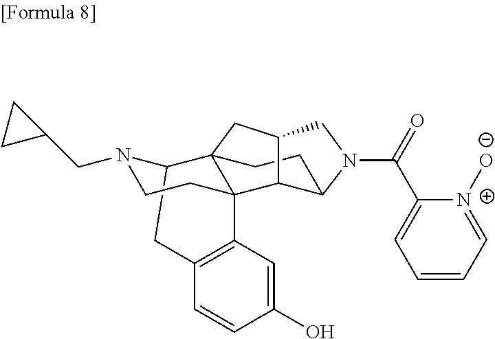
C12=C(C=C(O)C=C1)C13C4(C(N(CC5CC5)CC1)C2)CCC1C3C(C4)CN1C(=O)C1=CC=CC=[N+]1[O-]
